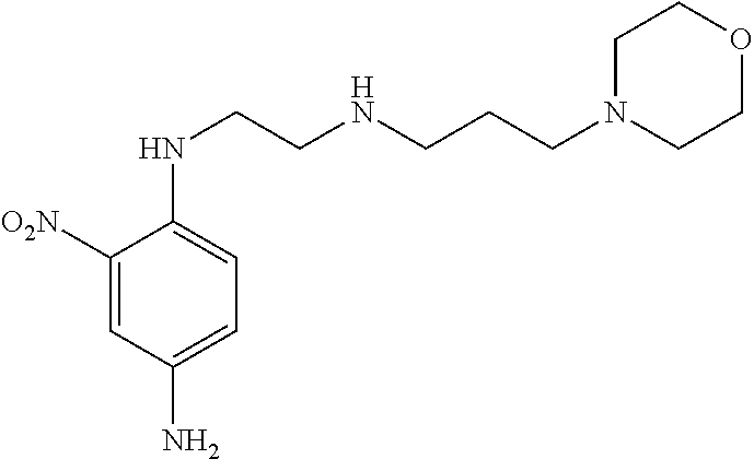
C1([O2N])=CC(N)=CC=C1NCCNCCCN1CCOCC1
